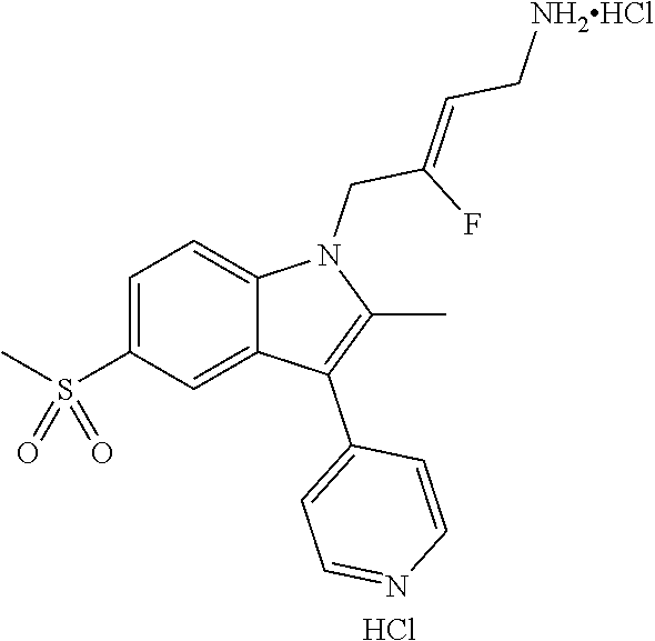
C1=C(S(C)(=O)=O)C=C2C(=C1)N(CC(F)=CC[NH2HCl])C(C)=C2C1=CC=NC=C1.Cl
